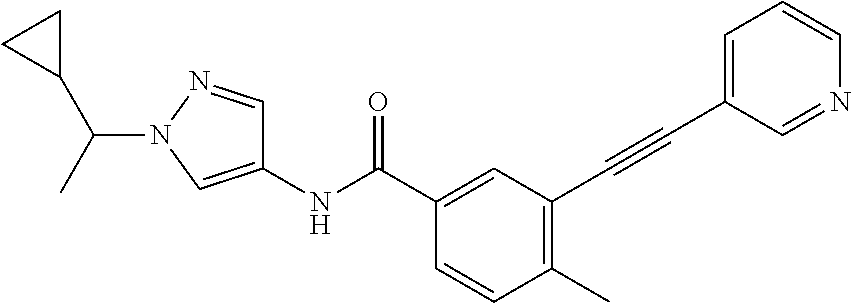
C1(C)=C(C#CC2=CC=CN=C2)C=C(C(NC2=CN(C(C)C3CC3)N=C2)=O)C=C1
